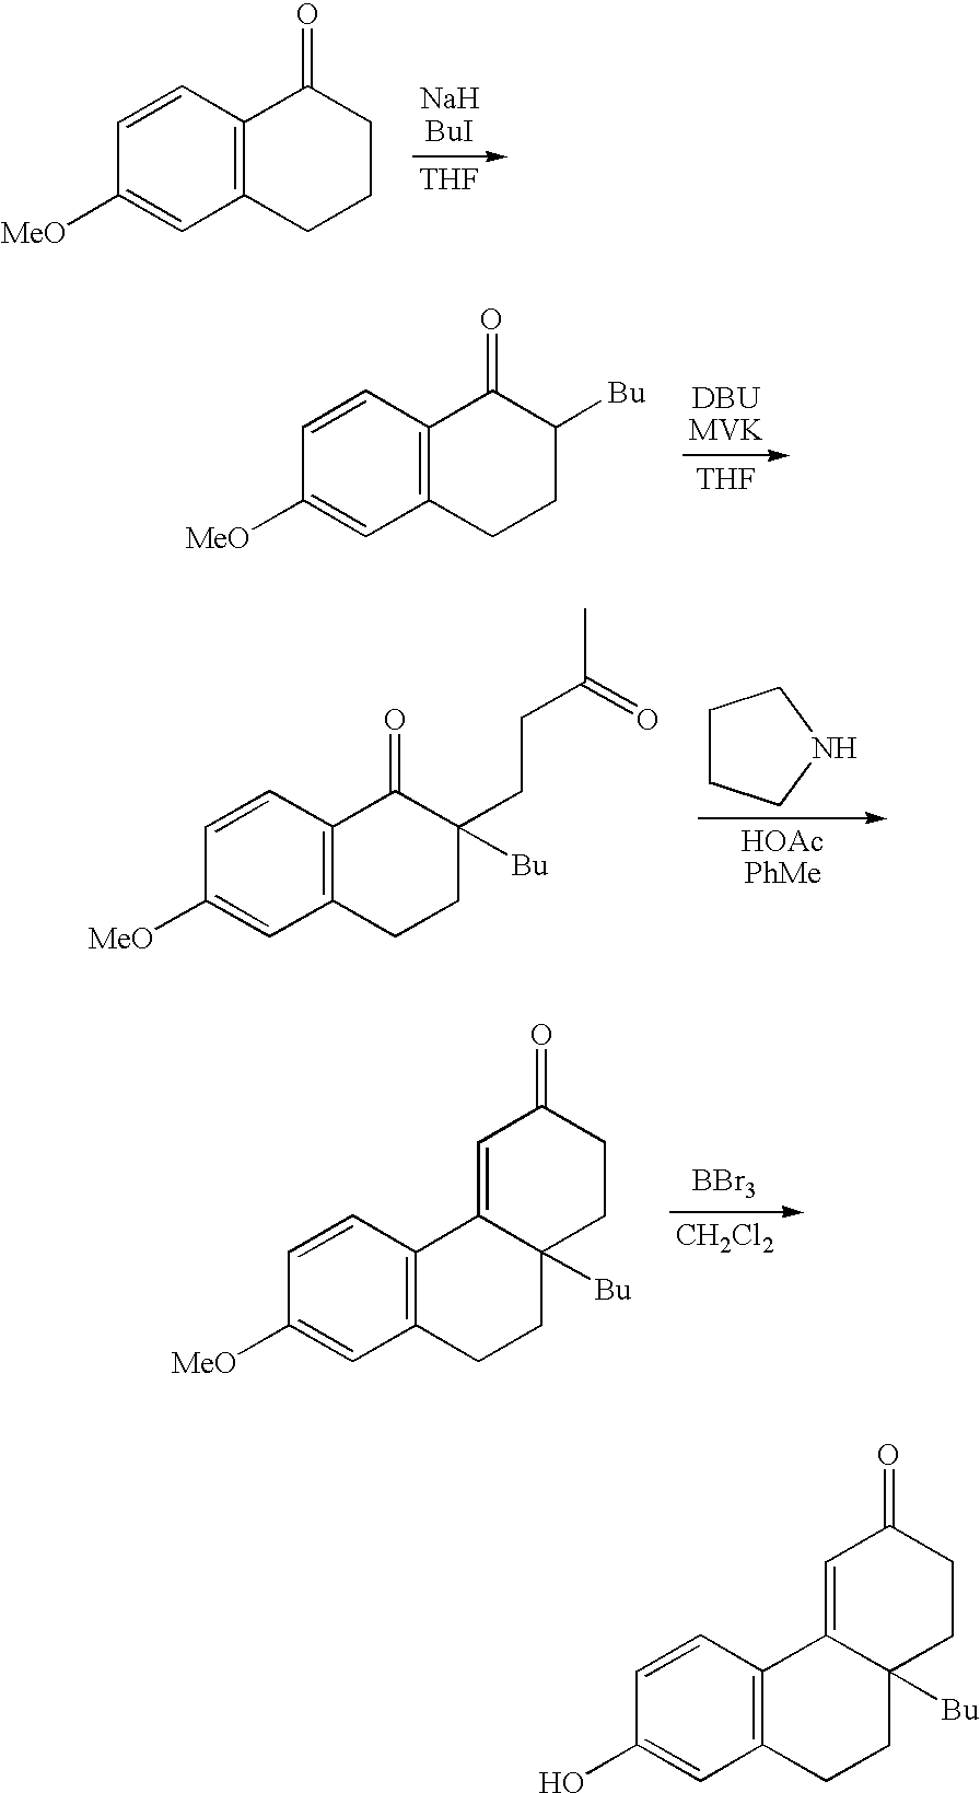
[THF].C1=CC2=C(C=C1[MeO])CCCC2=O.[THF].C1=CC2=C(C=C1[MeO])CCC([Bu])C2=O.C1CCNC1.C1=CC2=C(C=C1[MeO])CCC([Bu])(CCC(C)=O)C2=O.[CH2Cl2].C1=CC2=C(C=C1[MeO])CCC1([Bu])C2=CC(=O)CC1.[BBr3].C1=CC2=C(C=C1O)CCC1([Bu])C2=CC(=O)CC1
